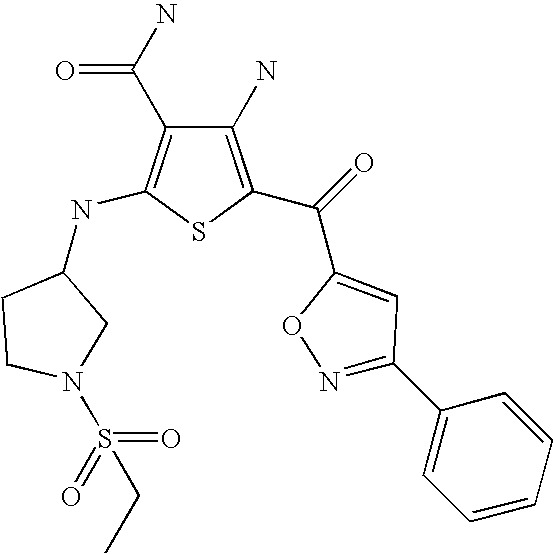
C1(N)=C(C(C2=CC(C3=CC=CC=C3)=NO2)=O)SC(NC2CCN(S(=O)(CC)=O)C2)=C1C(N)=O
